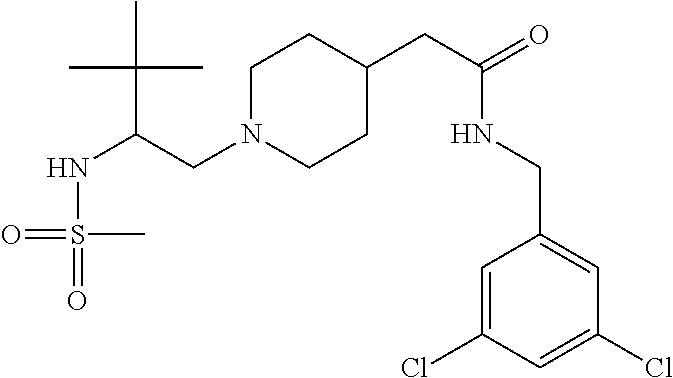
N(C(C(C)(C)C)CN1CCC(CC(=O)NCC2=CC(Cl)=CC(Cl)=C2)CC1)S(=O)(C)=O
